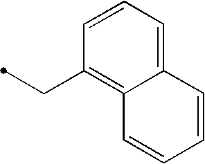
C(C)C1=C2C(=CC=C1)C=CC=C2
